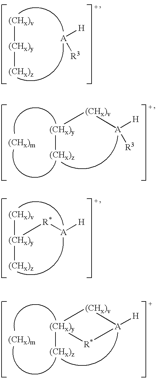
[(CHx)v][(CHx)y]([(CHx)z])[R*][A][H].[(CHx)v][(CHx)y][(CHx)z].[A]([H])[R3].[(CHx)y]([(CHx)z])[(CHx)v][A]([H])[R3].[(CHx)y]1([(CHx)z])[(CHx)v][A]([H])[R*]1
